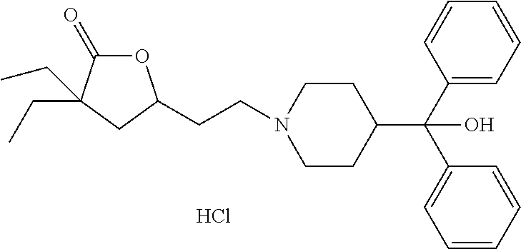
O1C(=O)C(CC)(CC)CC1CCN1CCC(C(C2=CC=CC=C2)(C2=CC=CC=C2)O)CC1.Cl
